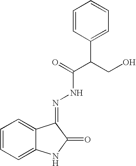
C1=CC(C(C(NN=C2C3=CC=CC=C3NC2=O)=O)CO)=CC=C1
